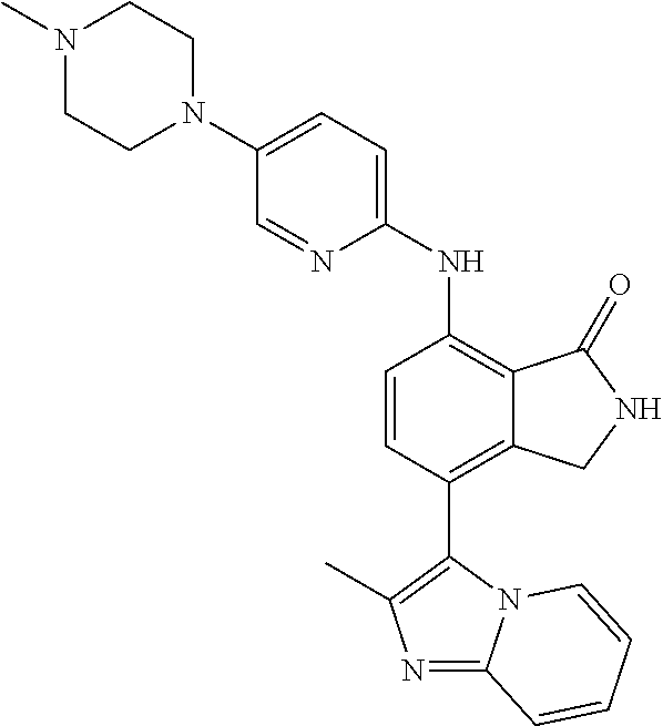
N1(C)CCN(C2=CC=C(NC3=C4C(=C(C5=C(C)N=C6N5C=CC=C6)C=C3)CNC4=O)N=C2)CC1
